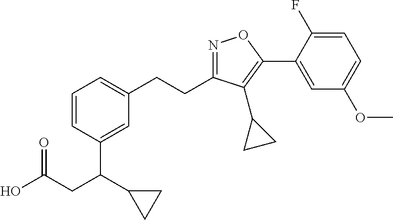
O=C(CC(C1CC1)C1=CC(CCC2=NOC(C3=CC(OC)=CC=C3F)=C2C2CC2)=CC=C1)O
